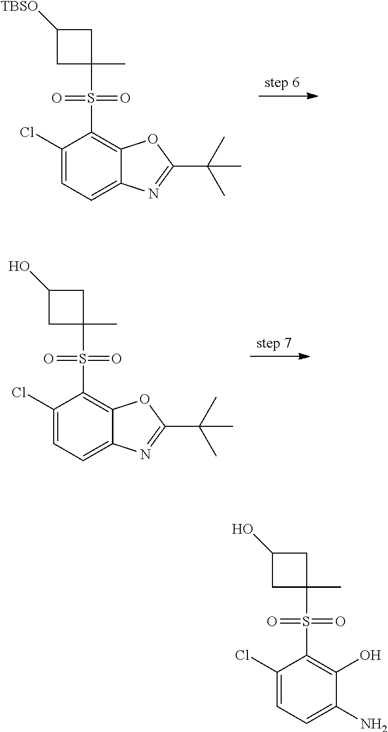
C1(Cl)=CC=C2C(=C1S(=O)(=O)C1(C)CC([TBSO])C1)OC(C(C)(C)C)=N2.C1(Cl)=CC=C2C(=C1S(=O)(=O)C1(C)CC(O)C1)OC(C(C)(C)C)=N2.C1(Cl)=CC=C(N)C(O)=C1S(=O)(=O)C1(C)CC(O)C1
